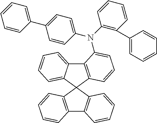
C12=C(C3(C4=CC=CC=C14)C1=C(C4=C3C=CC=C4)C=CC=C1)C=CC=C2N(C1=CC=C(C2=CC=CC=C2)C=C1)C1=C(C2=CC=CC=C2)C=CC=C1
